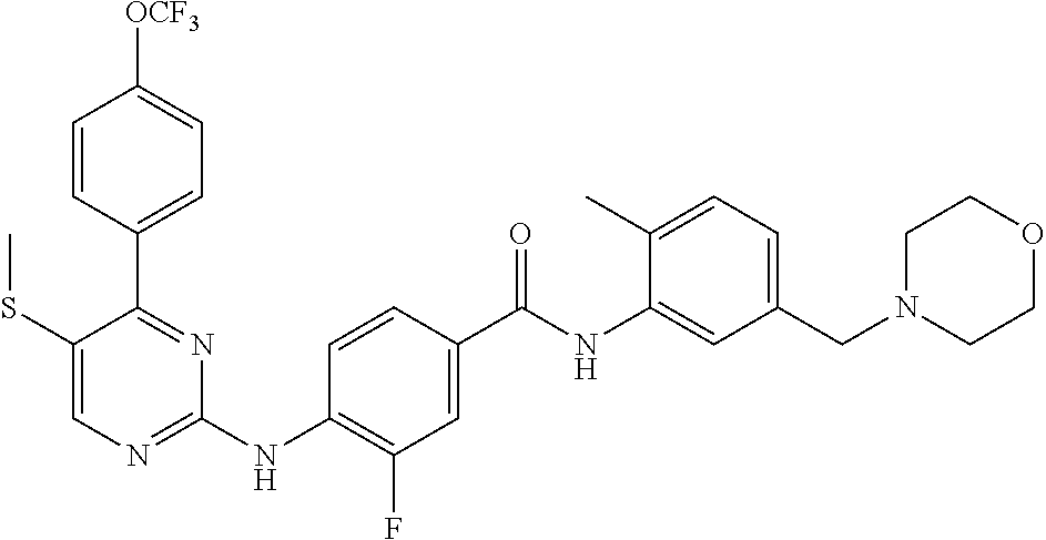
C1=CC(C2=NC(NC3=C(F)C=C(C(NC4=CC(CN5CCOCC5)=CC=C4C)=O)C=C3)=NC=C2SC)=CC=C1[OCF3]
